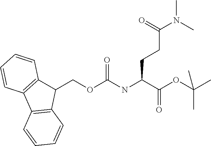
C12=C(C3=C(C1COC(NC(C(OC(C)(C)C)=O)CCC(N(C)C)=O)=O)C=CC=C3)C=CC=C2
